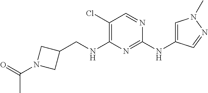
C1(Cl)=C(NCC2CN(C(=O)C)C2)N=C(NC2=CN(C)N=C2)N=C1
